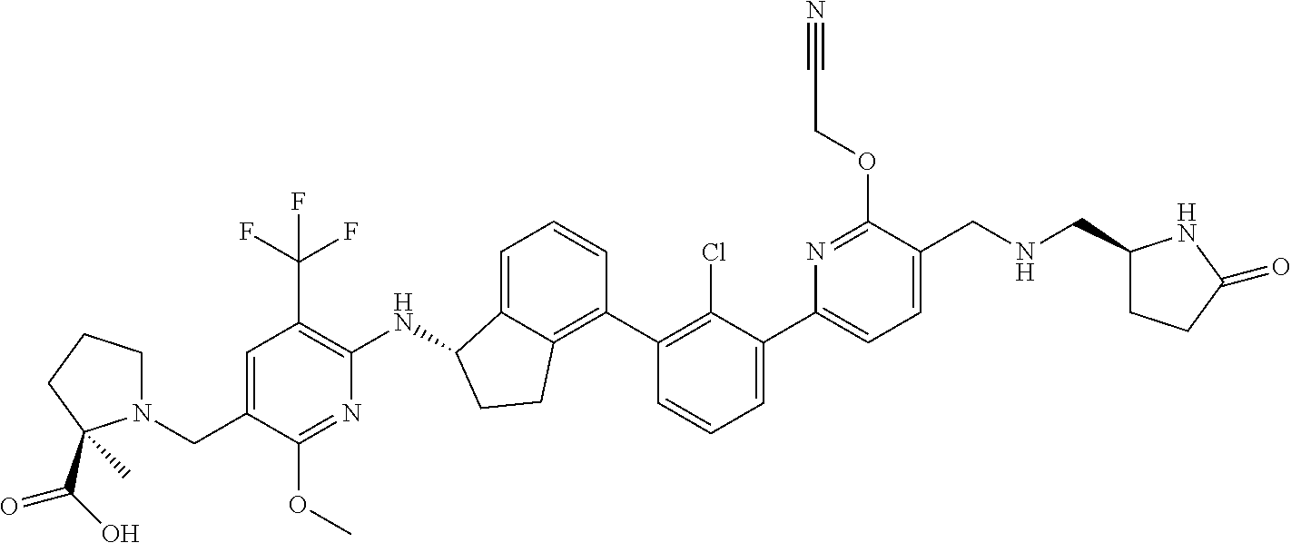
N(CC1=CC=C(C2=CC=CC(C3=C4C(=CC=C3)C(NC3=C(C(F)(F)F)C=C(CN5CCCC5(C(O)=O)C)C(OC)=N3)CC4)=C2Cl)N=C1OCC#N)CC1CCC(=O)N1
